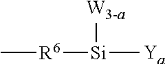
[R6]([Si]([Ya])[W3-a])C
